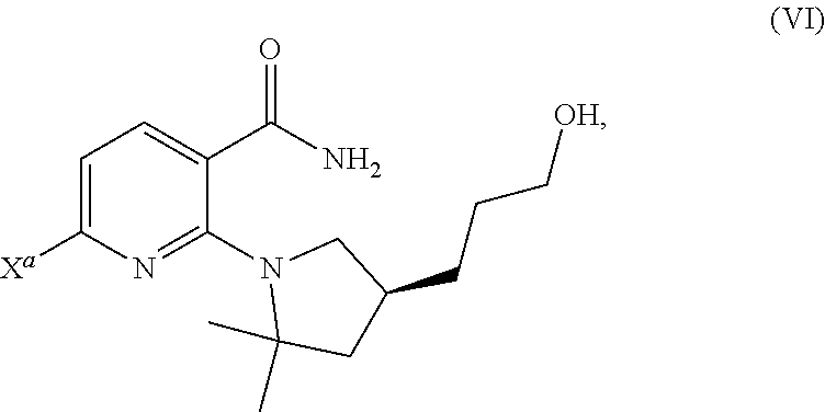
C1=C([Xa])N=C(N2C(C)(C)CC(CCC[OH])C2)C(C(N)=O)=C1
